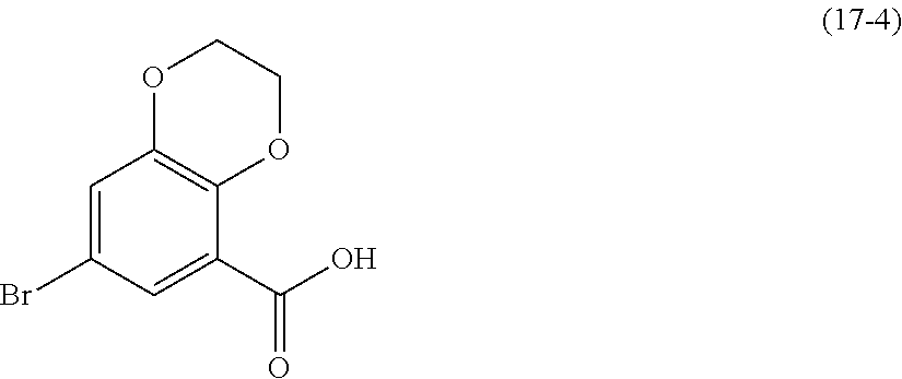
C1=C(Br)C=C(C(O)=O)C2=C1OCCO2
